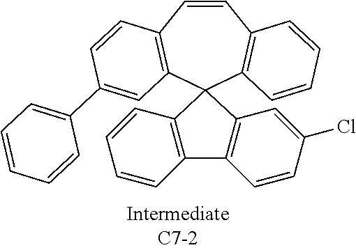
C1=CC2=C(C=CC=C2)C2(C3=C1C=CC(C1=CC=CC=C1)=C3)C1=C(C3=C2C=C(Cl)C=C3)C=CC=C1
